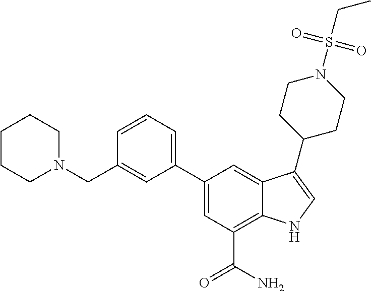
C1(C2=CC=CC(CN3CCCCC3)=C2)=CC(C(N)=O)=C2C(=C1)C(C1CCN(S(CC)(=O)=O)CC1)=CN2
